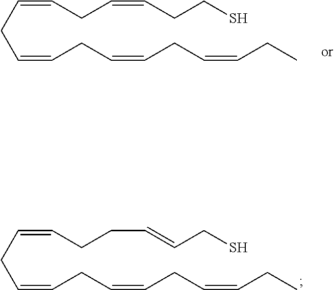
C(CC=CCC=CCC=CCC)=CCC=CCCS.C(CC=CCC=CCC=CCC)=CCCC=CCS
